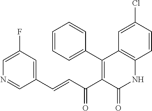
C1=C(F)C=C(C=CC(C2=C(C3=CC=CC=C3)C3=C(NC2=O)C=CC(Cl)=C3)=O)C=N1
